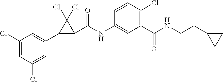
C1(Cl)=CC(Cl)=CC(C2C(C(NC3=CC(C(NCCC4CC4)=O)=C(Cl)C=C3)=O)C2(Cl)Cl)=C1
